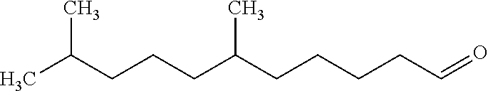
CC(CCCC(CCCCC=O)C)C
